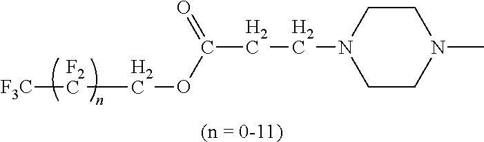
C1CN(CCC(=O)OC[F2C][F3C])CCN1C.[(n = 0-11)]
